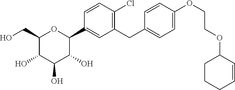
C1(CO)C(O)C(O)C(O)C(C2=CC(CC3=CC=C(OCCOC4CCCC=C4)C=C3)=C(Cl)C=C2)O1
